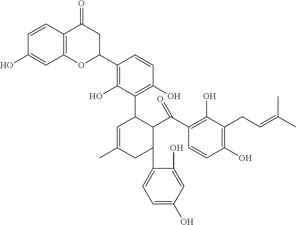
C1=CC2=C(C=C1O)OC(C1=C(O)C(C3C=C(C)CC(C4=CC=C(O)C=C4O)C3C(C3=C(O)C(CC=C(C)C)=C(O)C=C3)=O)=C(O)C=C1)CC2=O
